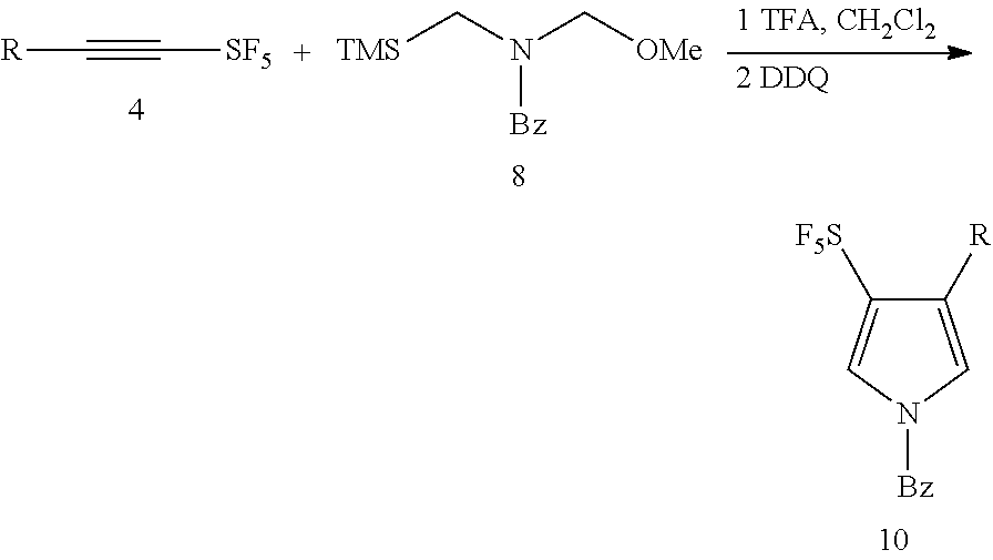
[TMS]CN(C[OMe])[Bz].[R]C#C[SF5].C1([R])=CN([Bz])C=C1[F5S]
